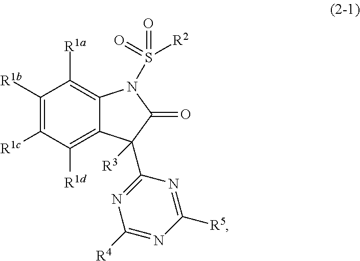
C1([R1a])=C2C(=C([R1d])C([R1c])=C1[R1b])C([R3])(C1=NC([R4])=NC([R5])=N1)C(=O)N2S(=O)([R2])=O
